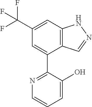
C12=C(C=C(C(F)(F)F)C=C1C1=NC=CC=C1O)NN=C2
